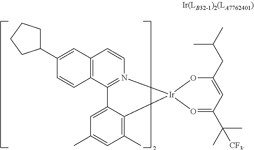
C12=C(C3=N(C=C1)[Ir]1(C4=C(C)C=C(C)C=C34)O=C(C(C)(C)[CF3])C=C(CC(C)C)O1)C=CC(C1CCCC1)=C2
